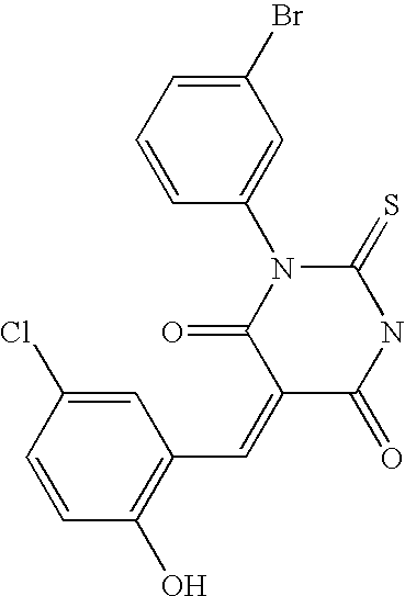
C1=CC(O)=C(C=C2C(=O)N(C3=CC(Br)=CC=C3)C(=S)NC2=O)C=C1Cl
